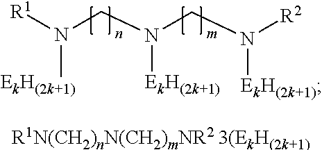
[R1]N(CN(CN([R2])[EkH(2k+1)])[EkH(2k+1)])[EkH(2k+1)]
